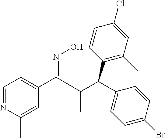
C1=NC(C)=CC(C(C(C(C2=CC=C(Br)C=C2)C2=C(C)C=C(Cl)C=C2)C)=NO)=C1
